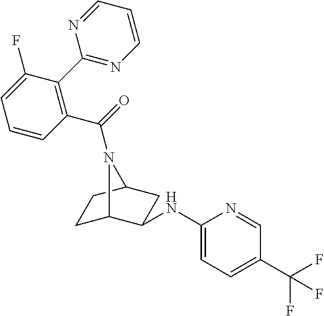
C1(NC2C3CCC(C2)N3C(=O)C2=C(C3=NC=CC=N3)C(F)=CC=C2)=CC=C(C(F)(F)F)C=N1
